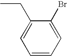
C1(CC)=CC=CC=C1Br
